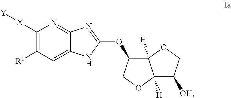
C1([X][Y])=C([R1])C=C2C(=N1)N=C(OC1C3([H])C([H])(OC1)C([OH])CO3)N2
